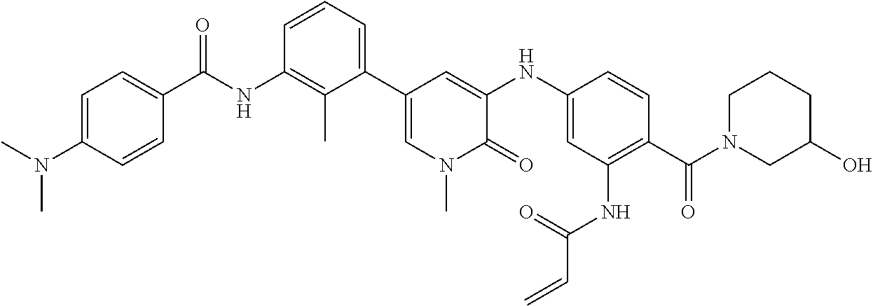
N(C)(C)C1=CC=C(C(NC2=C(C)C(C3=CN(C)C(=O)C(NC4=CC(NC(C=C)=O)=C(C(N5CC(O)CCC5)=O)C=C4)=C3)=CC=C2)=O)C=C1
